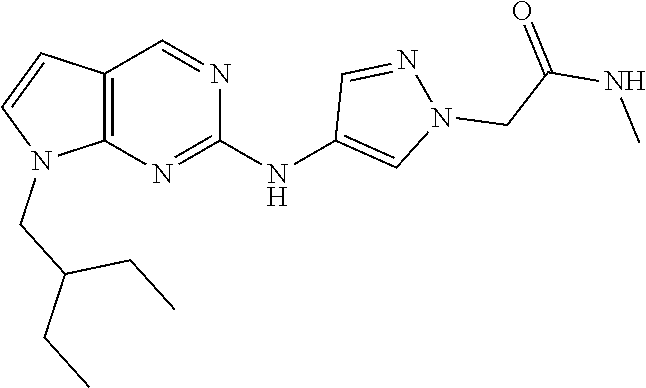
C12=C(N=C(NC3=CN(CC(NC)=O)N=C3)N=C1)N(CC(CC)CC)C=C2
